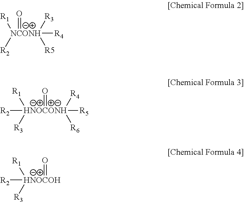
[R1][NCONH]([R2])([R4])([R3])([R5])=O.[R1][HNOCONH]([R3])([R5])([R4])([R6])(=O)[R2].[R1][HNOCOH]([R3])(=O)[R2]
